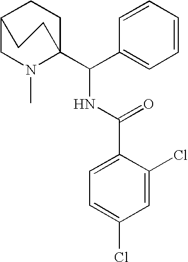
C1=CC(C(C23CCC(CN2C)CC3)NC(C2=CC=C(Cl)C=C2Cl)=O)=CC=C1
